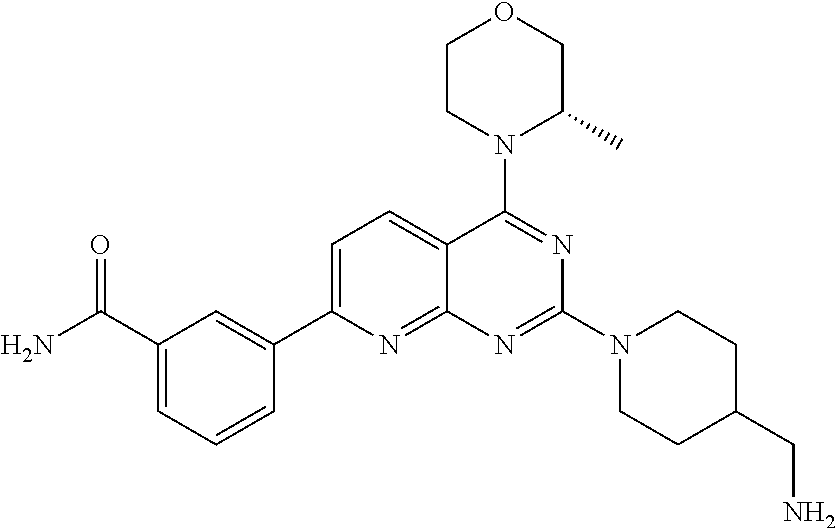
C1(C(N)=O)=CC=CC(C2=CC=C3C(=N2)N=C(N2CCC(CN)CC2)N=C3N2C(C)COCC2)=C1
